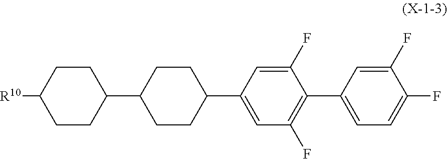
C1(C2CCC(C3=CC(F)=C(C4=CC=C(F)C(F)=C4)C(F)=C3)CC2)CCC([R10])CC1
